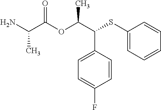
NC(C(OC(C(SC1=CC=CC=C1)C1=CC=C(F)C=C1)C)=O)C
